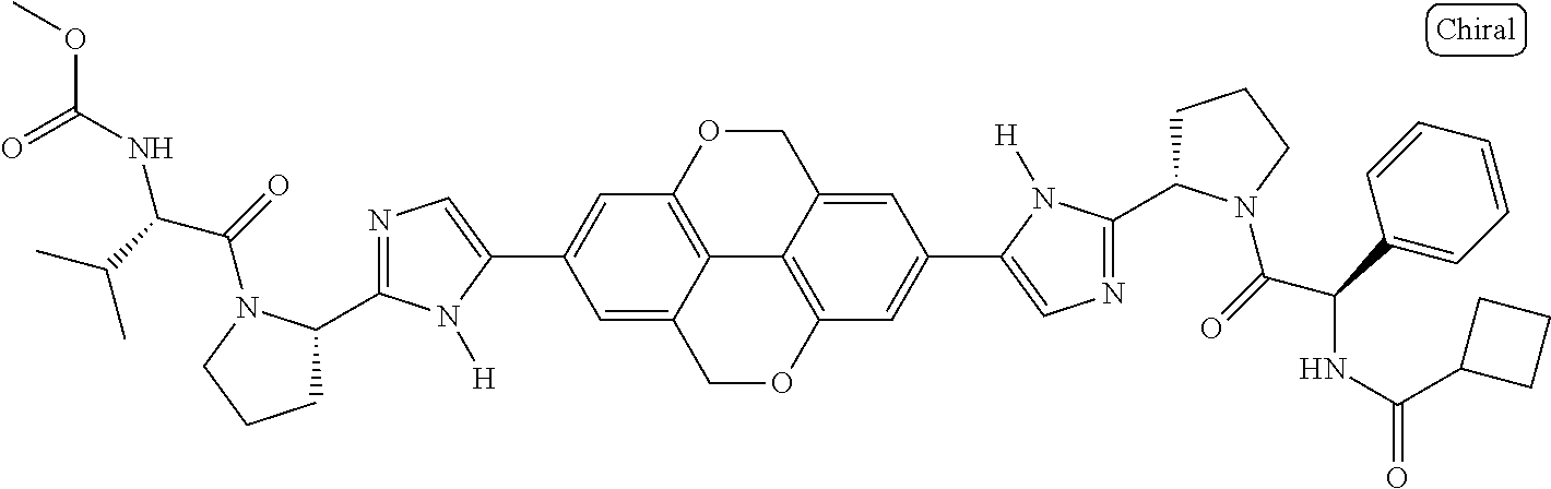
C12=C3OCC4=CC(C5=CN=C(C6CCCN6C(=O)C(C6=CC=CC=C6)NC(=O)C6CCC6)N5[H])=CC(=C14)OCC2=CC(C1=CN=C(C2CCCN2C(=O)C(C(C)C)NC(OC)=O)N1[H])=C3
